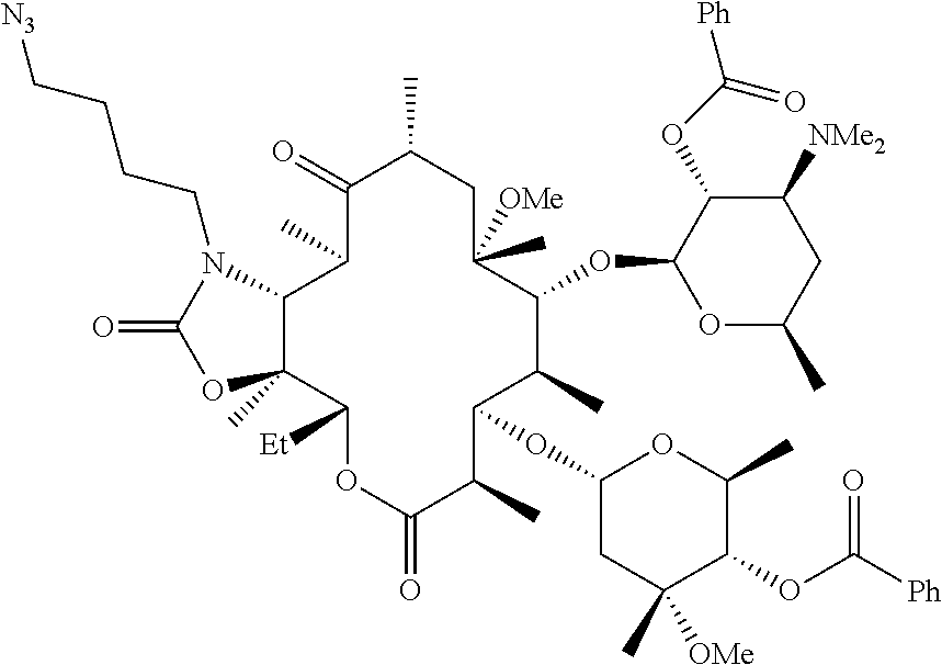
C1(=O)C(C)C2C(C)(C([Et])OC(=O)C(C)C(OC3CC(C)([OMe])C(OC([Ph])=O)C(C)O3)C(C)C(OC3OC(C)CC([NMe2])C3OC([Ph])=O)C([OMe])(C)CC1C)OC(=O)N2CCCC[N3]
